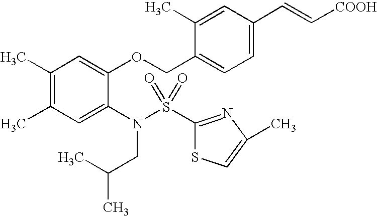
C1(C)=C(C)C=C(N(S(=O)(=O)C2=NC(C)=CS2)CC(C)C)C(OCC2=CC=C(C=C[COOH])C=C2C)=C1
